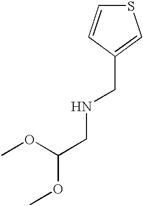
COC(CNCC1=CSC=C1)OC
